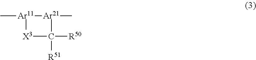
C[Ar11]1[Ar21](C)C([R50])([R51])[X3]1
